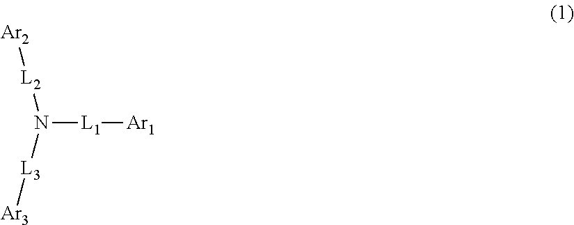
N([L1][Ar1])([L2][Ar2])[L3][Ar3]
